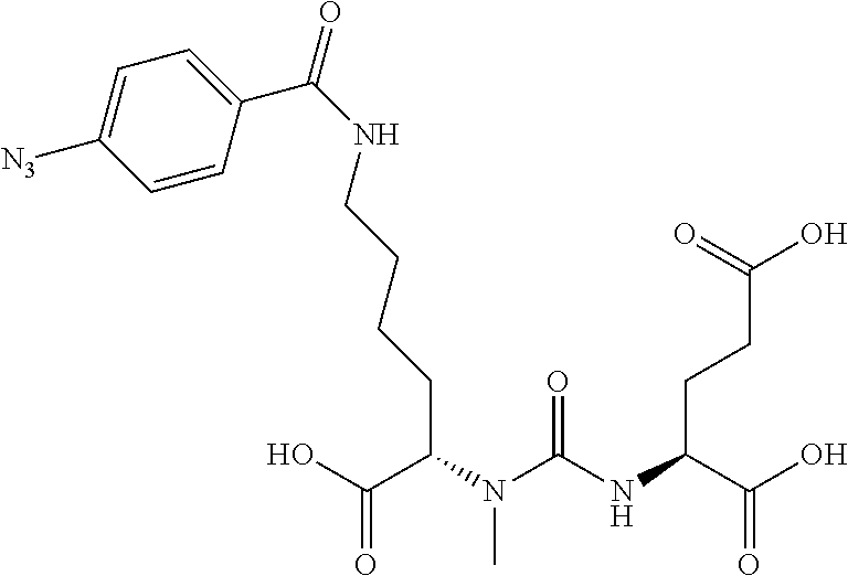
C1=CC(C(NCCCCC(C(O)=O)N(C(NC(C(O)=O)CCC(O)=O)=O)C)=O)=CC=C1[N3]
